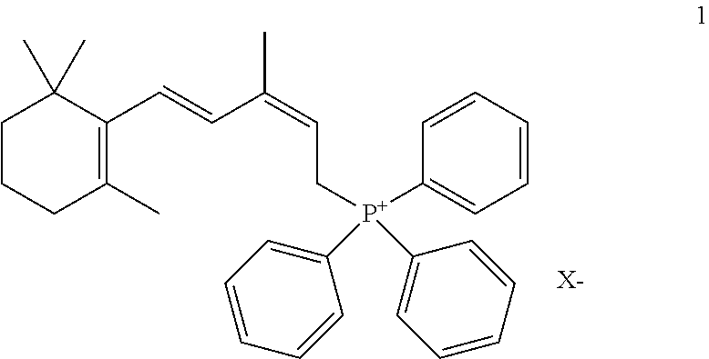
C1CCC(C)=C(C=CC(=CC[P+](C2=CC=CC=C2)(C2=CC=CC=C2)C2=CC=CC=C2)C)C1(C)C.[X-]
